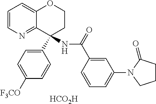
C1=CN=C2C(=C1)OCCC2(C1=CC=C([F3CO])C=C1)NC(=O)C1=CC(N2CCCC2=O)=CC=C1.[HCO2H]
